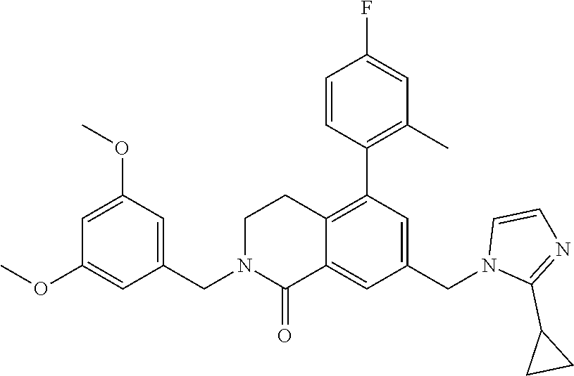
C1(CN2C(=O)C3=CC(CN4C(C5CC5)=NC=C4)=CC(C4=C(C)C=C(F)C=C4)=C3CC2)=CC(OC)=CC(OC)=C1
